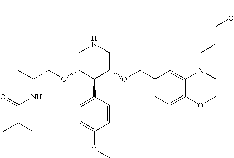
O(C1C(C2=CC=C(OC)C=C2)C(OCC2=CC=C3C(=C2)N(CCCOC)CCO3)CNC1)CC(C)NC(C(C)C)=O
